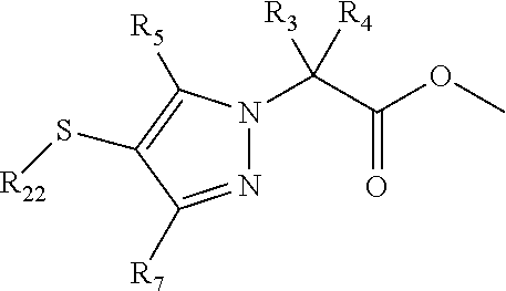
N1=C([R7])C(S[R22])=C([R5])N1C(C(=O)OC)([R3])[R4]
